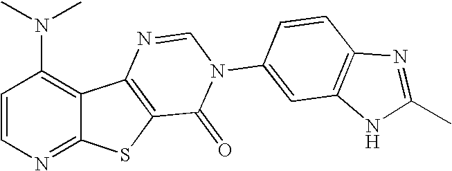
C1(N(C)C)=C2C(=NC=C1)SC1=C2N=CN(C2=CC3=C(C=C2)N=C(C)N3)C1=O
